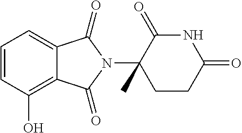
C1=CC(O)=C2C(=C1)C(=O)N(C1(C)CCC(=O)NC1=O)C2=O
